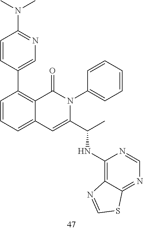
C1=CC(C2=C3C(=CC=C2)C=C(C(C)NC2=C4C(=NC=N2)SC=N4)N(C2=CC=CC=C2)C3=O)=CN=C1N(C)C
